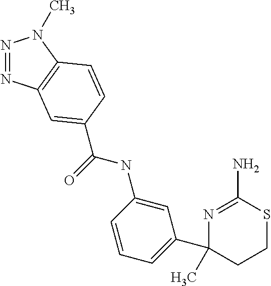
N1=NC2=C(N1C)C=CC(C(=O)NC1=CC(C3(C)CCSC(N)=N3)=CC=C1)=C2
